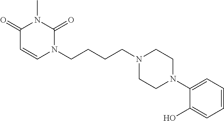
C1(=O)C=CN(CCCCN2CCN(C3=CC=CC=C3O)CC2)C(=O)N1C
